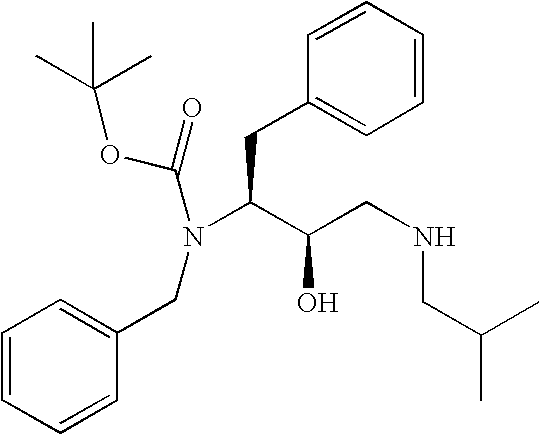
C1=CC=CC(CN(C(C(CNCC(C)C)O)CC2=CC=CC=C2)C(OC(C)(C)C)=O)=C1
